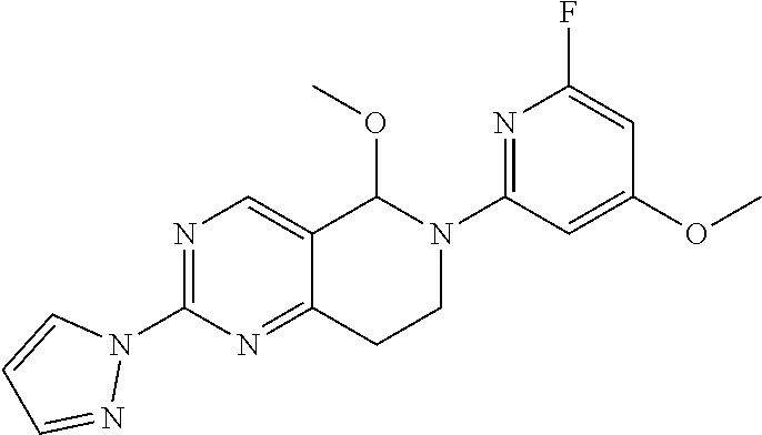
N1=C(N2C=CC=N2)N=C2C(=C1)C(OC)N(C1=NC(F)=CC(OC)=C1)CC2
